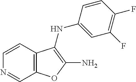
C1=CC2=C(C=N1)OC(N)=C2NC1=CC(F)=C(F)C=C1
